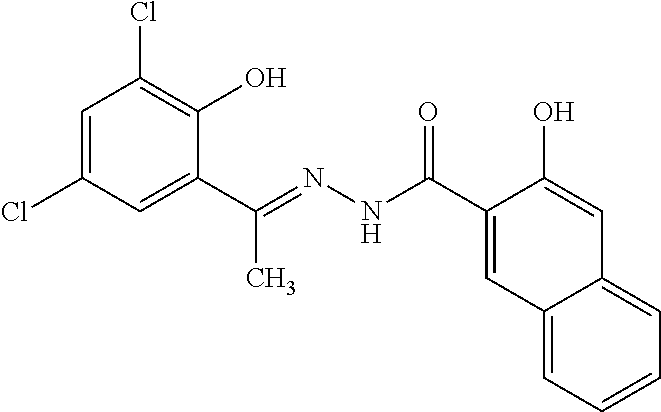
C1=C(Cl)C=C(C(=NNC(C2=CC3=CC=CC=C3C=C2O)=O)C)C(O)=C1Cl
